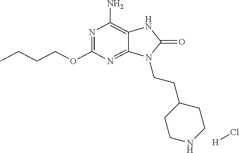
[H]Cl.N1=C(OCCCC)N=C2C(=C1N)NC(=O)N2CCC1CCNCC1
